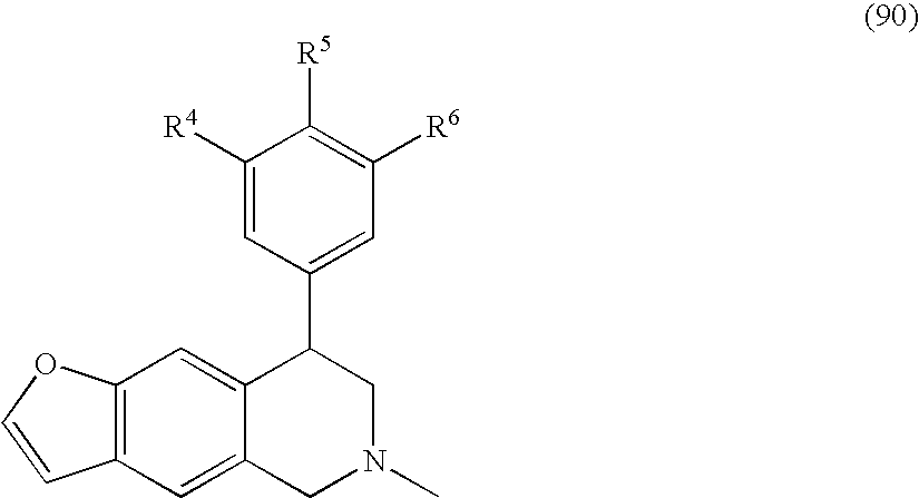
C12=C(C=C3C(=C1)C(C1=CC([R6])=C([R5])C([R4])=C1)CN(C)C3)C=CO2
